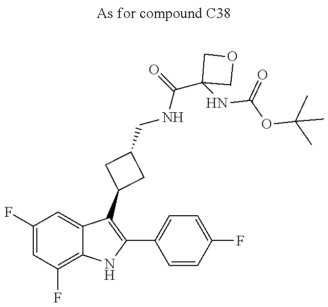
C1(F)=CC(F)=C2C(=C1)C(C1CC(CNC(=O)C3(NC(=O)OC(C)(C)C)COC3)C1)=C(C1=CC=C(F)C=C1)N2
